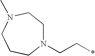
N1(CC*)CCN(C)CCC1
